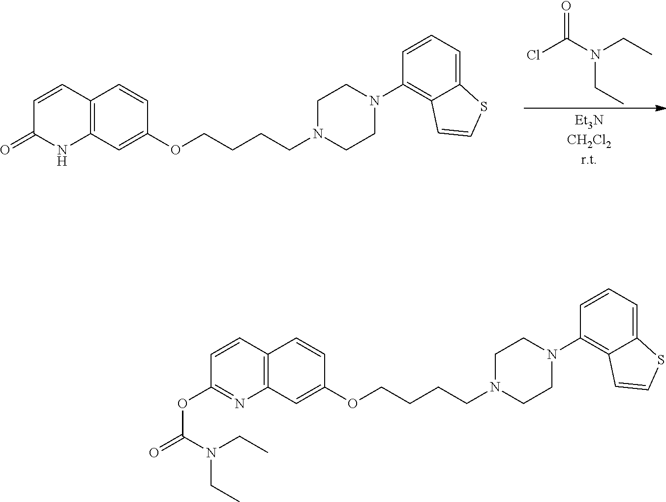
C1=CC2=C(NC1=O)C=C(OCCCCN1CCN(C3=C4C(=CC=C3)SC=C4)CC1)C=C2.ClC(N(CC)CC)=O.C1=CC2=C(N=C1OC(N(CC)CC)=O)C=C(OCCCCN1CCN(C3=C4C(=CC=C3)SC=C4)CC1)C=C2
